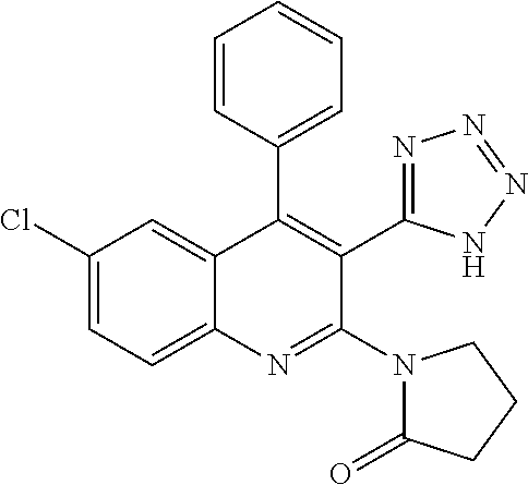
C1=CC(C2=C(C3=NN=NN3)C(N3C(=O)CCC3)=NC3=CC=C(Cl)C=C23)=CC=C1
